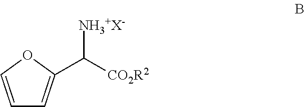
C1=COC(C([CO2R2])[NH3+X-])=C1
